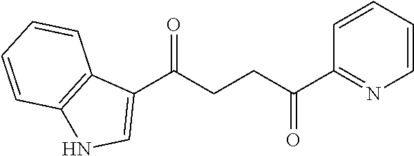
C1(C(CCC(C2=NC=CC=C2)=O)=O)=CNC2=C1C=CC=C2
